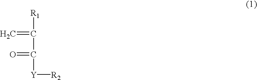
C=C(C(=O)[Y][R2])[R1]
